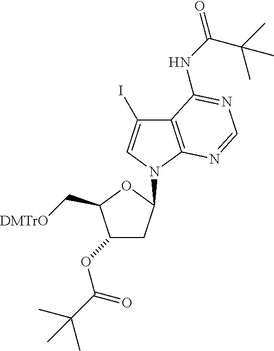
C1(OC(C(C)(C)C)=O)CC(N2C=C(I)C3=C2N=CN=C3NC(=O)C(C)(C)C)OC1C[DMTrO]
